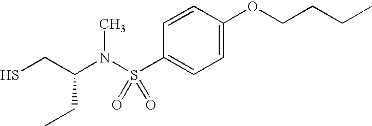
C1(S(N(C(CS)CC)C)(=O)=O)=CC=C(OCCCC)C=C1
